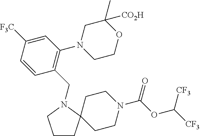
C1CC2(CCN(C(OC([CF3])[CF3])=O)CC2)N(CC2=C(N3CCOC(C)([CO2H])C3)C=C([F3C])C=C2)C1
